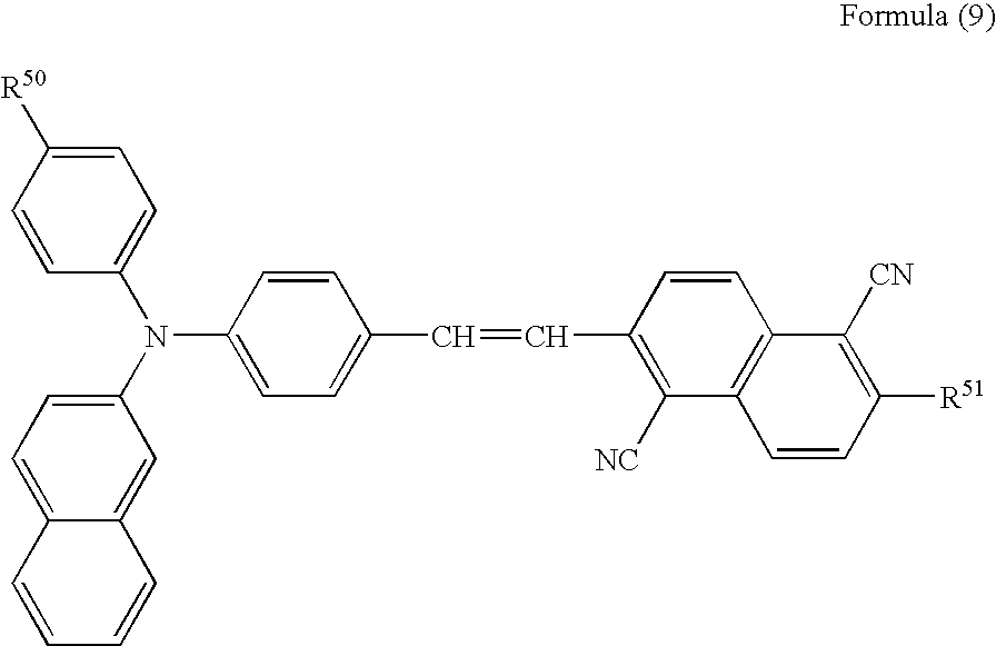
C1=CC(N(C2=CC=C([R50])C=C2)C2=CC=C3C(=C2)C=CC=C3)=CC=C1C=CC1=C([NC])C2=C(C=C1)C([CN])=C([R51])C=C2
